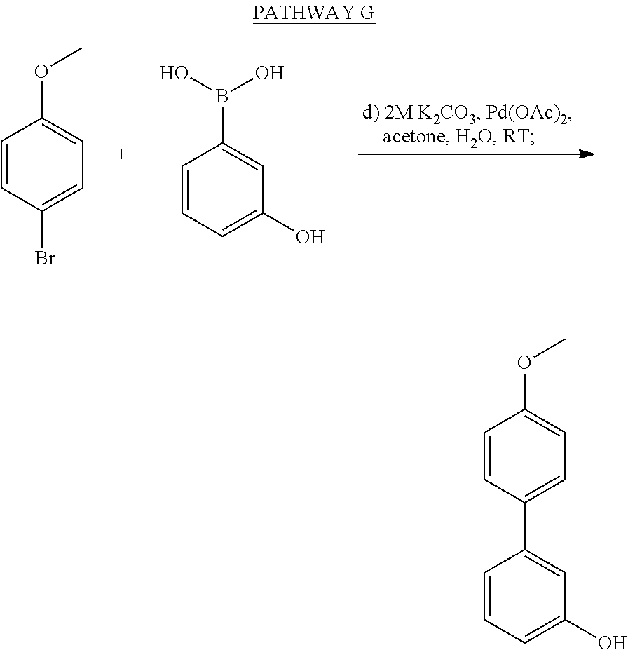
O(C1=CC=C(C2=CC(O)=CC=C2)C=C1)C.O(C1=CC=C(Br)C=C1)C.C1=CC=C(O)C=C1B(O)O
